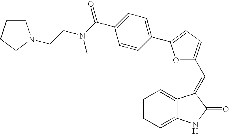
C1=CC=C2C(=C1)C(=CC1=CC=C(C3=CC=C(C(N(C)CCN4CCCC4)=O)C=C3)O1)C(=O)N2
